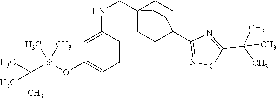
C1=C(NCC23CCC(C4=NOC(C(C)(C)C)=N4)(CC2)CC3)C=CC=C1O[Si](C(C)(C)C)(C)C
